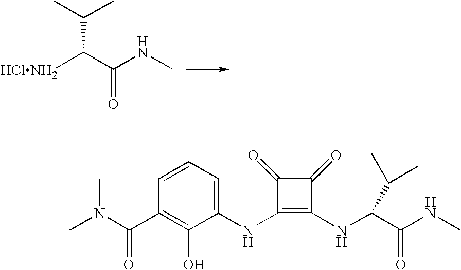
[HClNH2]C(C(NC)=O)C(C)C.CN(C(C1=C(O)C(NC2=C(NC(C(NC)=O)C(C)C)C(=O)C2=O)=CC=C1)=O)C
